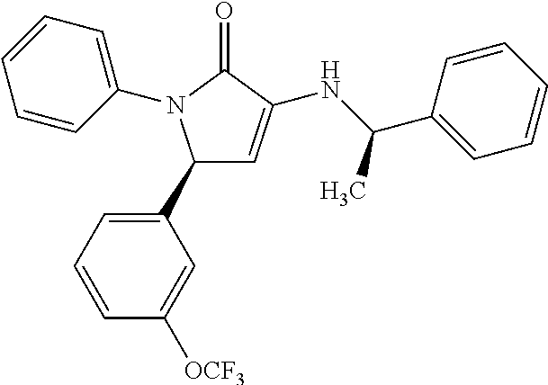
C1(C2=CC=CC([OCF3])=C2)C=C(NC(C2=CC=CC=C2)C)C(=O)N1C1=CC=CC=C1
